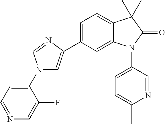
C1(C2=CN(C3=CC=NC=C3F)C=N2)=CC=C2C(=C1)N(C1=CC=C(C)N=C1)C(=O)C2(C)C
